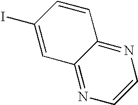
C1=C(I)C=CC2=NC=CN=C12
